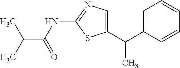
C1=C(C(C2=CN=C(NC(=O)C(C)C)S2)C)C=CC=C1
